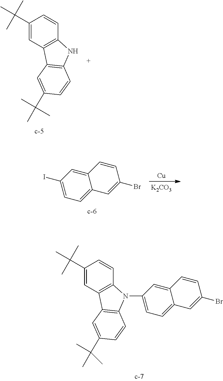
C(C1=CC2=C(C=C1)N(C1=CC=C3C(=C1)C=CC(Br)=C3)C1=C2C=C(C(C)(C)C)C=C1)(C)(C)C.C(C1=CC2=C(C=C1)NC1=C2C=C(C(C)(C)C)C=C1)(C)(C)C.[Cu].[K2CO3].C12=CC(I)=CC=C1C=C(Br)C=C2
